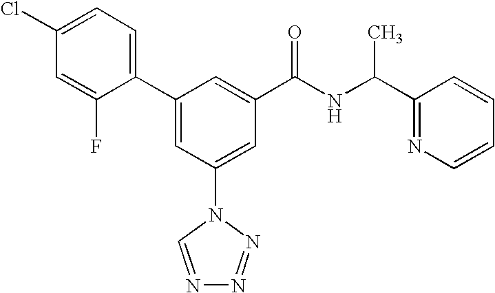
C1(C2=CC(N3C=NN=N3)=CC(C(NC(C3=NC=CC=C3)C)=O)=C2)=CC=C(Cl)C=C1F
